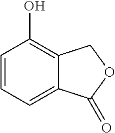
C1=CC=C2C(=C1O)COC2=O
